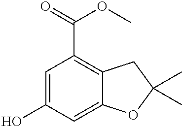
C1=C(O)C=C2C(=C1C(=O)OC)CC(C)(C)O2
